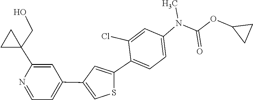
CN(C1=CC=C(C2=CC(C3=CC=NC(C4(CO)CC4)=C3)=CS2)C(Cl)=C1)C(OC1CC1)=O
